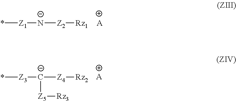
*[Z1][N-][Z2][Rz1].[A].*[Z3][C-]([Z4][Rz2])[Z5][Rz3].[A]
